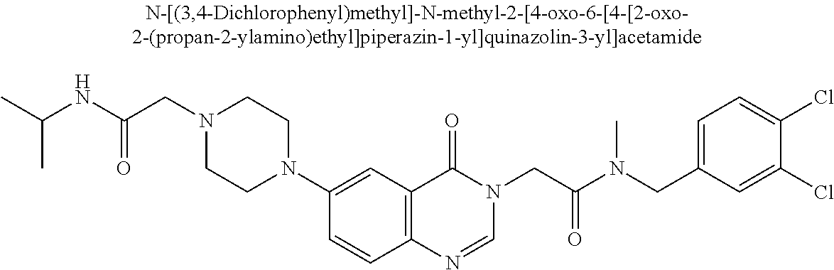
C(N1CCN(C2=CC3=C(C=C2)N=CN(CC(N(CC2=CC=C(Cl)C(Cl)=C2)C)=O)C3=O)CC1)C(NC(C)C)=O
